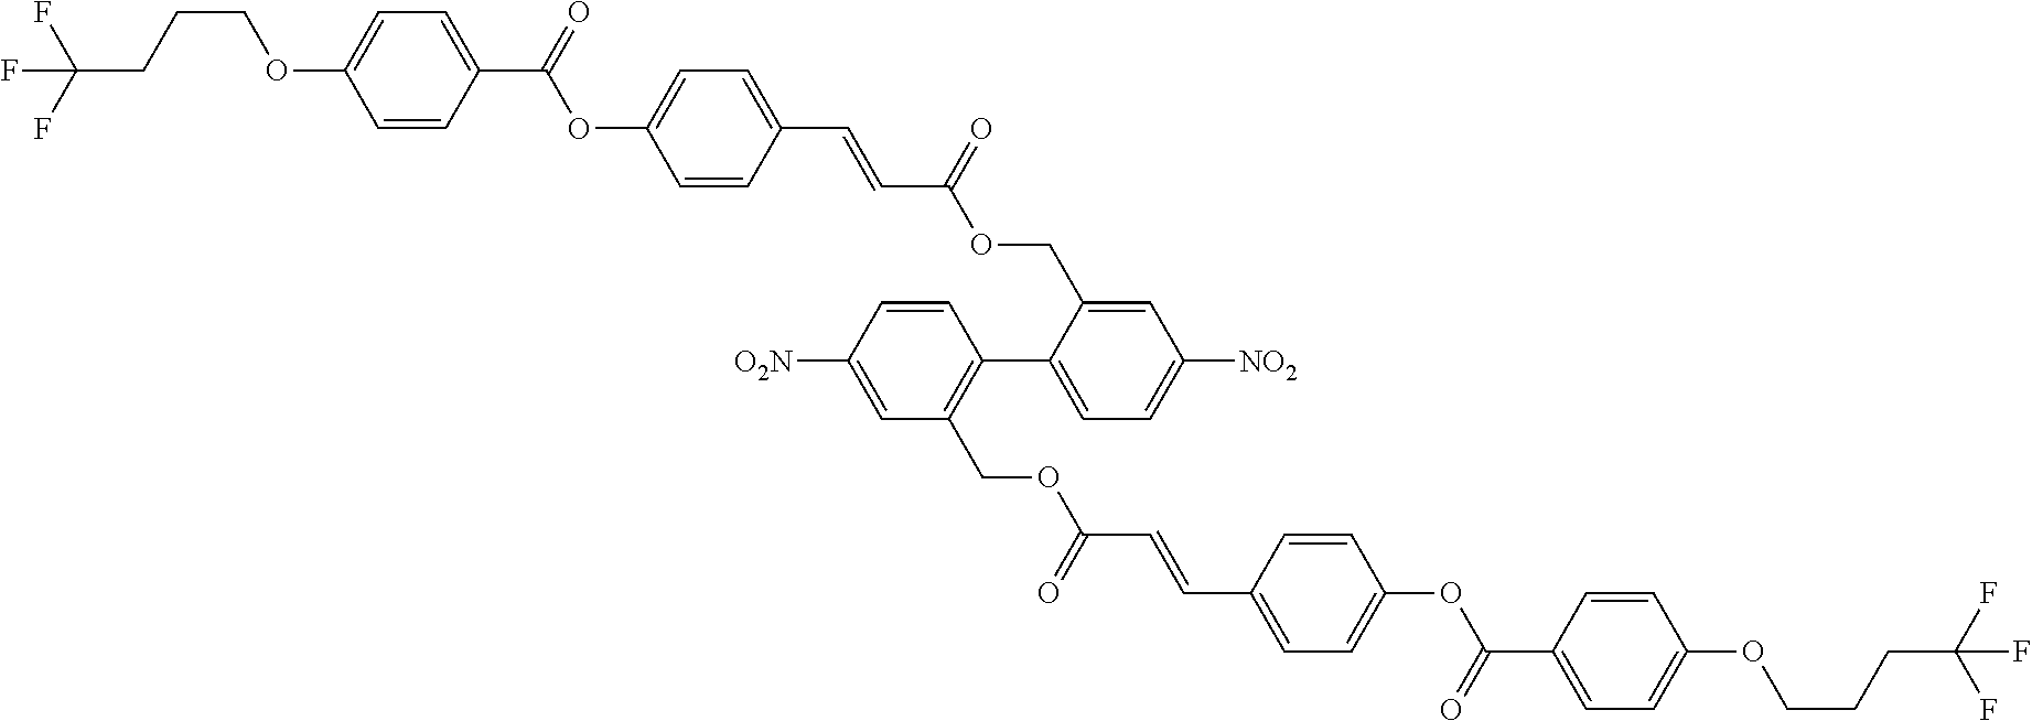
C1=CC(C=CC(OCC2=CC([NO2])=CC=C2C2=C(COC(=O)C=CC3=CC=C(OC(=O)C4=CC=C(OCCCC(F)(F)F)C=C4)C=C3)C=C([O2N])C=C2)=O)=CC=C1OC(=O)C1=CC=C(OCCCC(F)(F)F)C=C1
